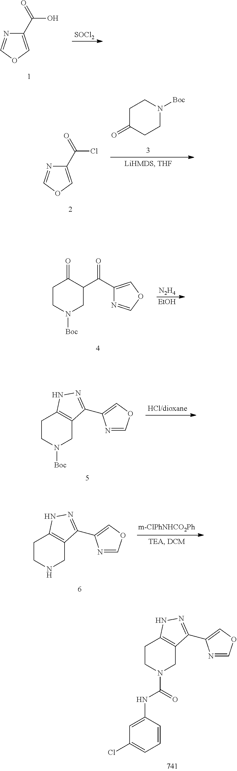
C1(C(O)=O)=COC=N1.[SOCl2].C1(C(Cl)=O)=COC=N1.C1C(=O)CCN([Boc])C1.C1CN([Boc])CC(C(=O)C2=COC=N2)C1=O.[N2H4].[EtOH].C1CN([Boc])CC2=C1NN=C2C1=COC=N1.C1CNCC2=C1NN=C2C1=COC=N1.C1CN(C(=O)NC2=CC(Cl)=CC=C2)CC2=C1NN=C2C1=COC=N1
